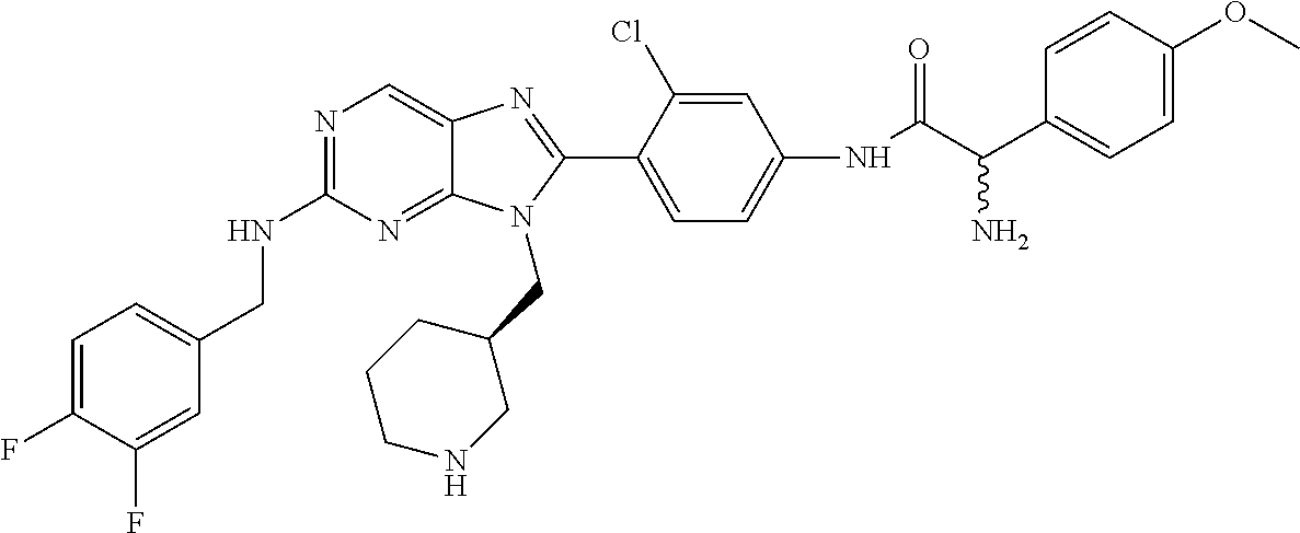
C1=C(F)C(F)=CC(CNC2=NC=C3C(=N2)N(CC2CCCNC2)C(C2=CC=C(NC(C(C4=CC=C(OC)C=C4)N)=O)C=C2Cl)=N3)=C1
